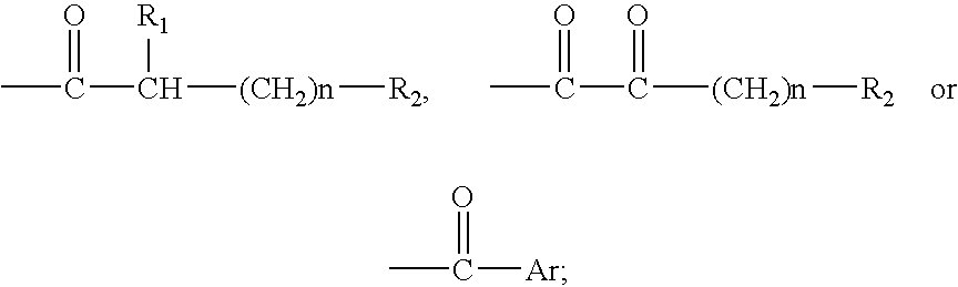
CC(=O)C([R1])[(CH2)n][R2].CC(=O)C(=O)[(CH2)n][R2].CC(=O)[Ar]
